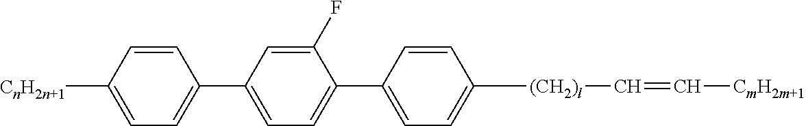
C1(C2=CC=C(C3=CC=C([CnH2n+1])C=C3)C=C2F)=CC=C([(CH2)l]C=C[CmH2m+1])C=C1
